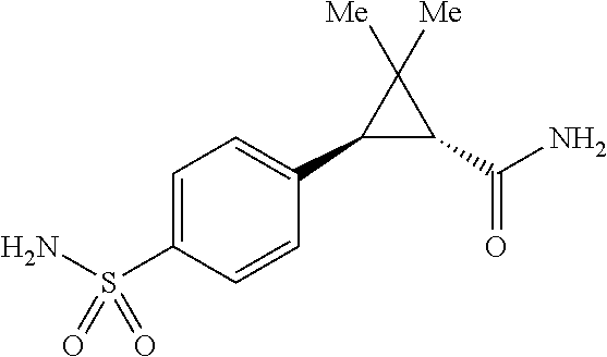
C1(C2=CC=C(S(N)(=O)=O)C=C2)C(C(N)=O)C1([Me])[Me]
